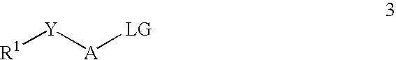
[LG][A][Y][R1]
